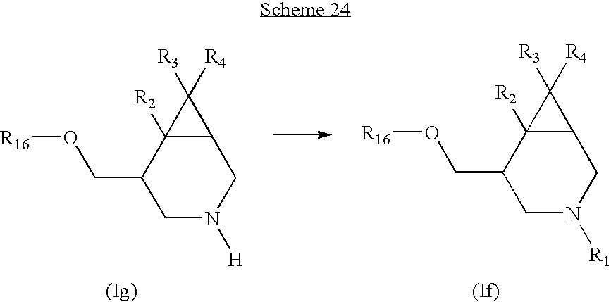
C1N([R1])CC2C([R2])(C1CO[R16])C2([R4])[R3].C1N([H])CC2C([R2])(C1CO[R16])C2([R4])[R3]
